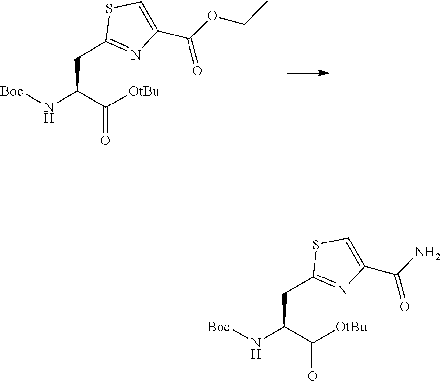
[Boc]NC(C([OtBu])=O)CC1=NC(C(OCC)=O)=CS1.[Boc]NC(C([OtBu])=O)CC1=NC(C(N)=O)=CS1
